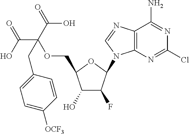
C1(O)C(F)C(N2C3=C(N=C2)C(N)=NC(Cl)=N3)OC1COC(C(O)=O)(C(=O)O)CC1=CC=C([OCF3])C=C1
